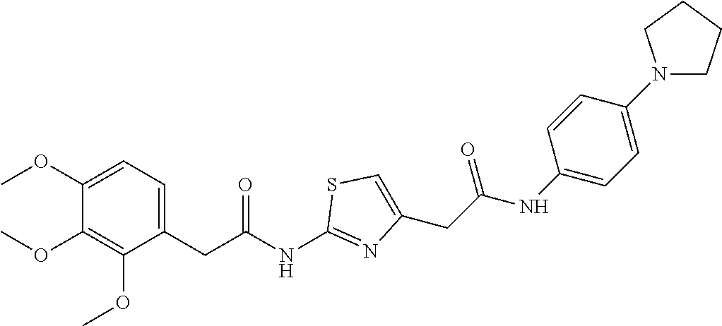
C1=C(OC)C(OC)=C(OC)C(CC(NC2=NC(CC(NC3=CC=C(N4CCCC4)C=C3)=O)=CS2)=O)=C1
